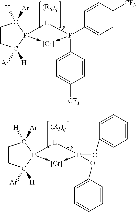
P12(->[Cr]-P(C3=CC=C([CF3])C=C3)(C3=CC=C([CF3])C=C3)[L]1[(R5)q])C([H])([Ar])CCC2([Ar])[H].P12(->[Cr]-P(OC3=CC=CC=C3)(OC3=CC=CC=C3)[L]1[(R5)q])C([H])([Ar])CCC2([Ar])[H]
